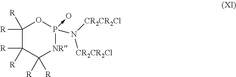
C1([R])([R])C([R])([R])C([R])([R])[NR]P(N([CR2CR2Cl])[CR2CR2Cl])(->O)O1
